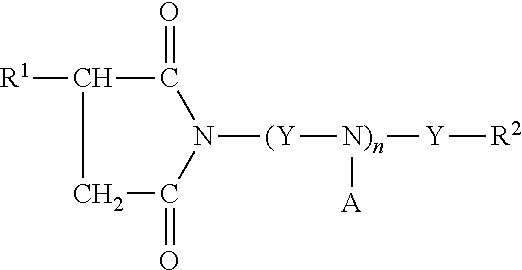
C1C(=O)N([(Y][N)n]([A])[Y][R2])C(=O)C1[R1]
